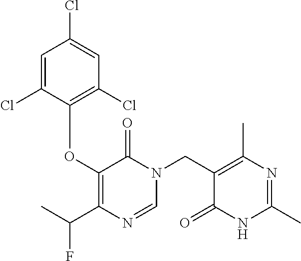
C1=C(Cl)C(OC2=C(C(C)F)N=CN(CC3=C(C)N=C(C)NC3=O)C2=O)=C(Cl)C=C1Cl
